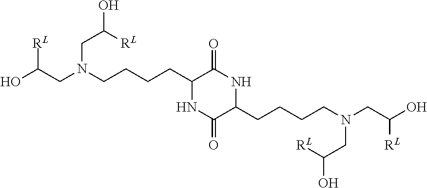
C1(CCCCN(CC(O)[RL])CC(O)[RL])NC(=O)C(CCCCN(CC(O)[RL])CC(O)[RL])NC1=O
